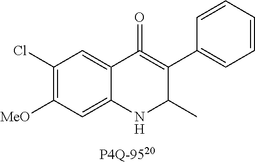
C1(Cl)=C([MeO])C=C2C(=C1)C(=O)=C(C1=CC=CC=C1)C(C)N2
